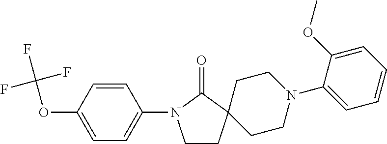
C1CC2(C(=O)N1C1=CC=C(OC(F)(F)F)C=C1)CCN(C1=CC=CC=C1OC)CC2
